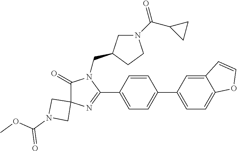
C1(=O)C2(N=C(C3=CC=C(C4=CC=C5C(=C4)C=CO5)C=C3)N1CC1CN(C(C3CC3)=O)CC1)CN(C(OC)=O)C2
